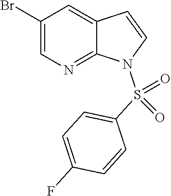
C1(Br)=CN=C2C(=C1)C=CN2S(C1=CC=C(F)C=C1)(=O)=O
